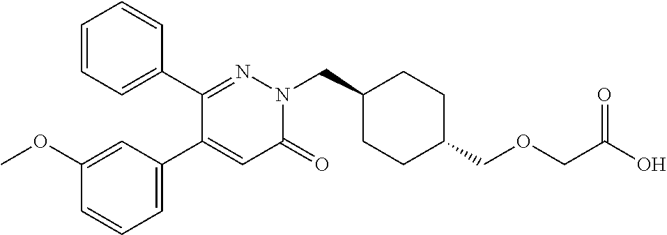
C1=CC=C(C2=NN(CC3CCC(COCC(O)=O)CC3)C(=O)C=C2C2=CC=CC(OC)=C2)C=C1
